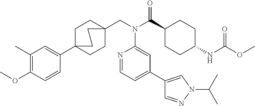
C1(C)=C(OC)C=CC(C23CCC(CN(C(C4CCC(NC(OC)=O)CC4)=O)C4=CC(C5=CN(C(C)C)N=C5)=CC=N4)(CC2)CC3)=C1
